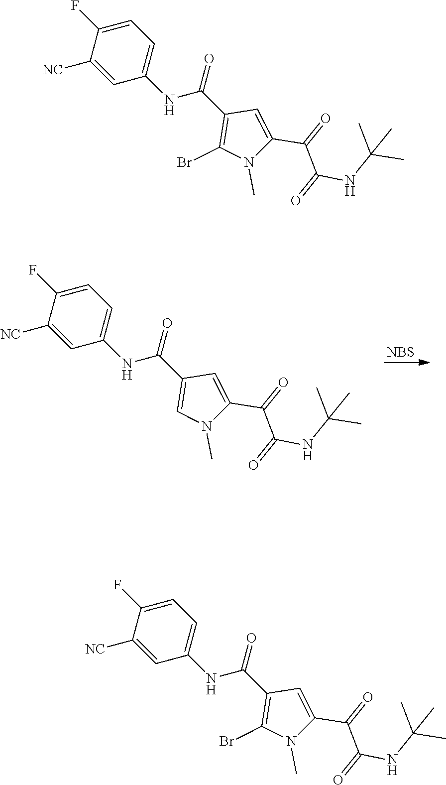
C1(NC(C2=C(Br)N(C)C(C(=O)C(=O)NC(C)(C)C)=C2)=O)=CC=C(F)C([NC])=C1.C1(NC(C2=C(Br)N(C)C(C(=O)C(=O)NC(C)(C)C)=C2)=O)=CC=C(F)C([NC])=C1.C1(NC(C2=CN(C)C(C(=O)C(=O)NC(C)(C)C)=C2)=O)=CC=C(F)C([NC])=C1.[NBS]
